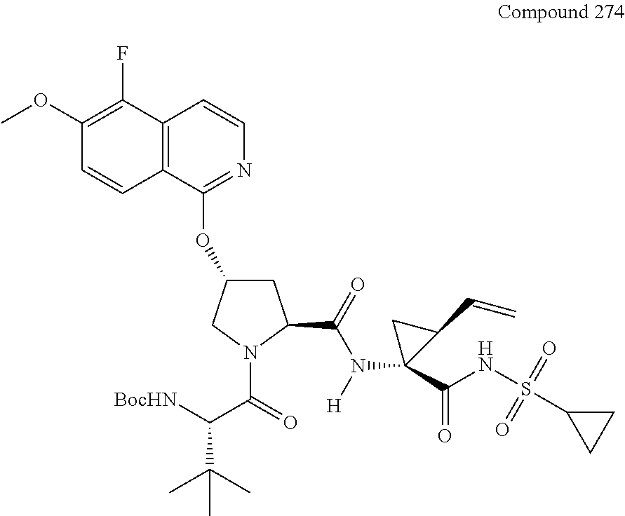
C12=C(C(OC3CC(C(=O)N(C4(C(NS(C5CC5)(=O)=O)=O)CC4C=C)[H])N(C(=O)C([BocHN])C(C)(C)C)C3)=NC=C1)C=CC(OC)=C2F
